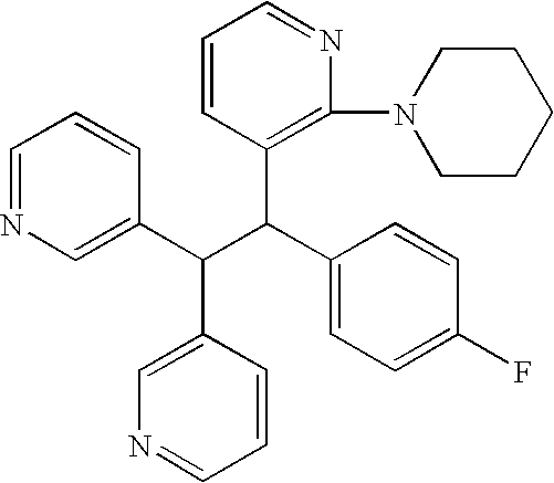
C1=NC=C(C(C(C2=CC=C(F)C=C2)C2=C(N3CCCCC3)N=CC=C2)C2=CN=CC=C2)C=C1
